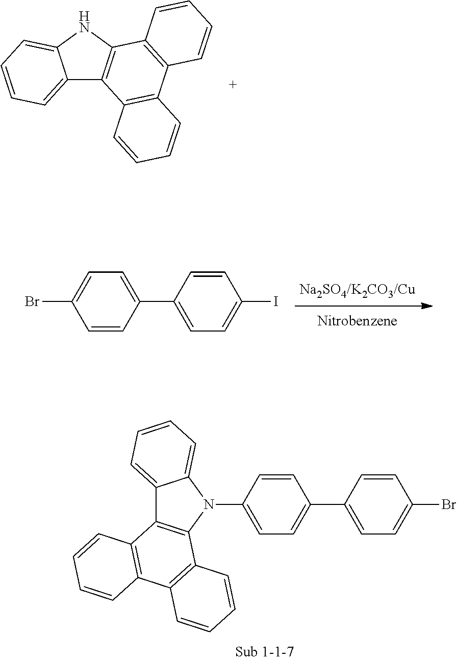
C12=CC=CC=C1NC1=C2C2=C(C3=C1C=CC=C3)C=CC=C2.C1(Br)=CC=C(C2=CC=C(I)C=C2)C=C1.C12=CC=CC=C1N(C1=CC=C(C3=CC=C(Br)C=C3)C=C1)C1=C2C2=C(C3=C1C=CC=C3)C=CC=C2
